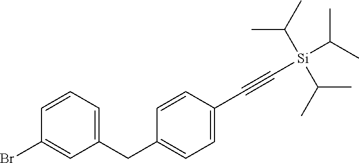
C1=CC(C#C[Si](C(C)C)(C(C)C)C(C)C)=CC=C1CC1=CC=CC(Br)=C1
